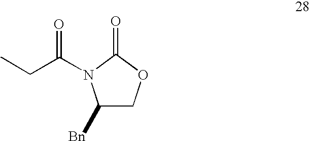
C1([Bn])COC(=O)N1C(=O)CC
